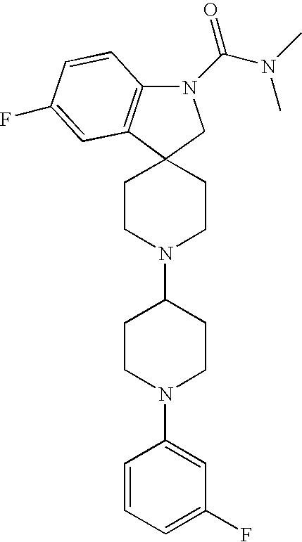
C12(CCN(C3CCN(C4=CC(F)=CC=C4)CC3)CC1)C1=C(N(C(N(C)C)=O)C2)C=CC(F)=C1
